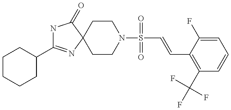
C1(C2=NC3(C(=O)N2)CCN(S(=O)(=O)C=CC2=C(C(F)(F)F)C=CC=C2F)CC3)CCCCC1
